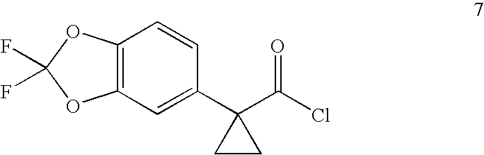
C12=C(C=C(C3(C(=O)Cl)CC3)C=C1)OC(F)(F)O2
